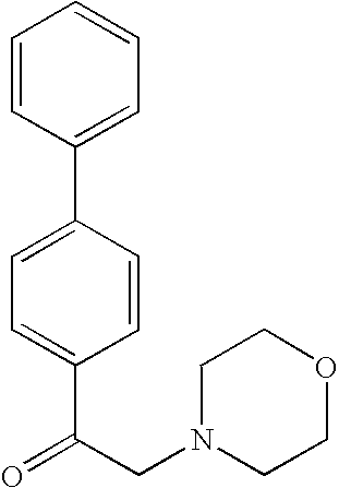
O=C(CN1CCOCC1)C1=CC=C(C2=CC=CC=C2)C=C1
